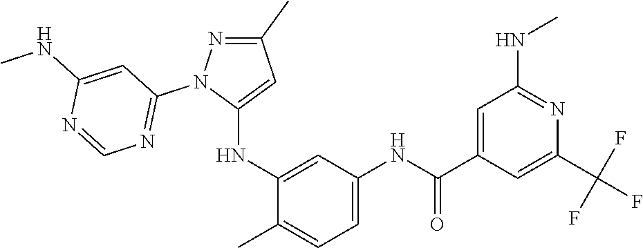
C1(C)=NN(C2=NC=NC(NC)=C2)C(NC2=CC(NC(=O)C3=CC(NC)=NC(C(F)(F)F)=C3)=CC=C2C)=C1
